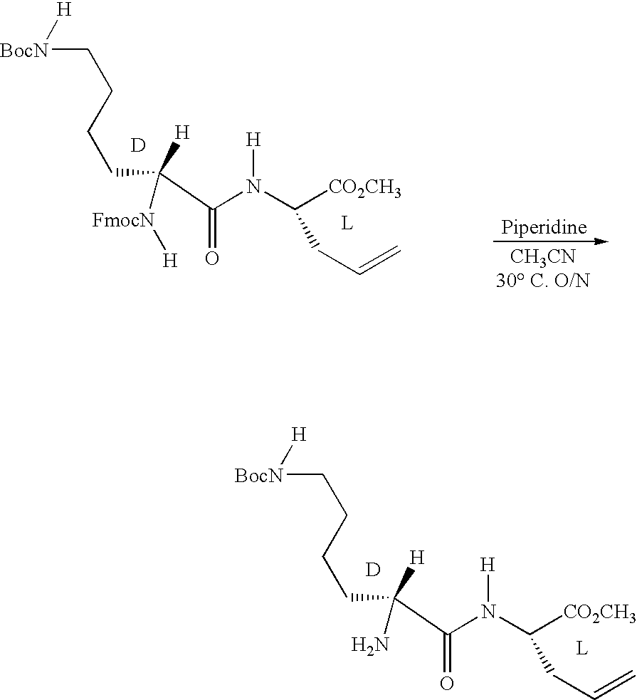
[D].[BocN]([H])CCCCC(N)([H])C(=O)N([H])C([CO2CH3])CC=C.[D].[BocN]([H])CCCCC([FmocN][H])([H])C(=O)N([H])C([CO2CH3])CC=C
